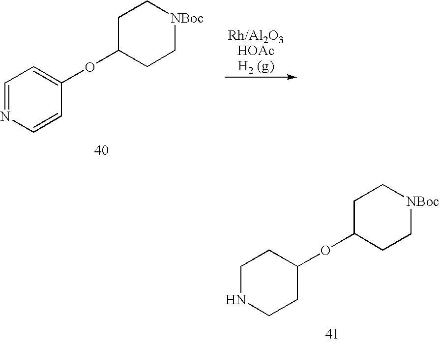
C1=NC=CC(OC2CC[NBoc]CC2)=C1.C1NCCC(OC2CC[NBoc]CC2)C1
